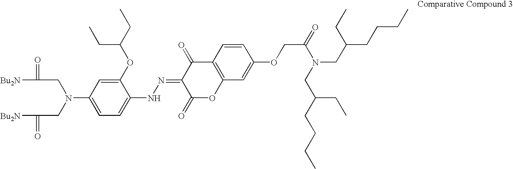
C1(OC(CC)CC)=CC(N(CC([Bu2N])=O)CC([Bu2N])=O)=CC=C1NN=C1C(=O)OC2=C(C1=O)C=CC(OCC(=O)N(CC(CCCC)CC)CC(CCCC)CC)=C2
